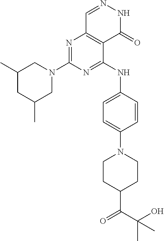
N1=C(N2CC(C)CC(C)C2)N=C(NC2=CC=C(N3CCC(C(C(O)(C)C)=O)CC3)C=C2)C2=C1C=NNC2=O
